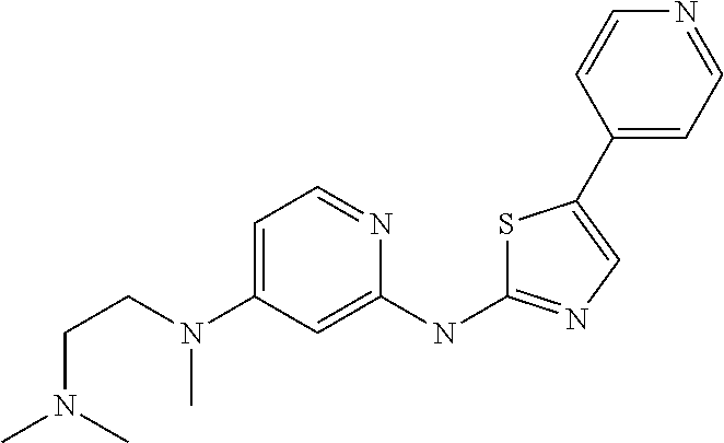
C1=C(N(CCN(C)C)C)C=C(NC2=NC=C(C3=CC=NC=C3)S2)N=C1
